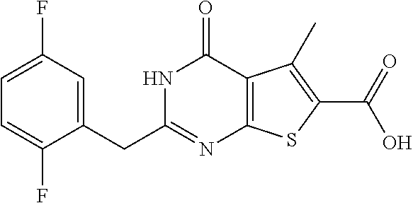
C1(CC2=NC3=C(C(=O)N2)C(C)=C(C(O)=O)S3)=CC(F)=CC=C1F
